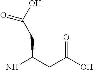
NC(CC(O)=O)CC(=O)O
